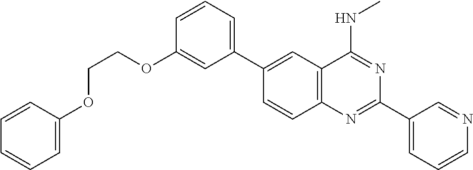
C1(C2=CC3=C(C=C2)N=C(C2=CC=CN=C2)N=C3NC)=CC=CC(OCCOC2=CC=CC=C2)=C1
